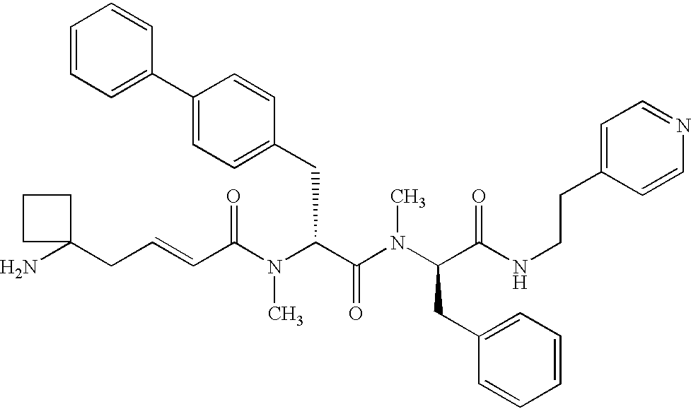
NC1(CC=CC(N(C(C(=O)N(C)C(CC2=CC=CC=C2)C(=O)NCCC2=CC=NC=C2)CC2=CC=C(C3=CC=CC=C3)C=C2)C)=O)CCC1
